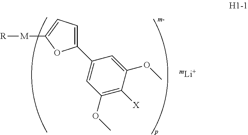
C1(C2=CC(OC)=C([X])C(OC)=C2)=CC=C([M][R])O1
